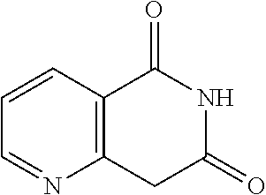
C12=C(C=CC=N1)C(=O)NC(=O)C2
